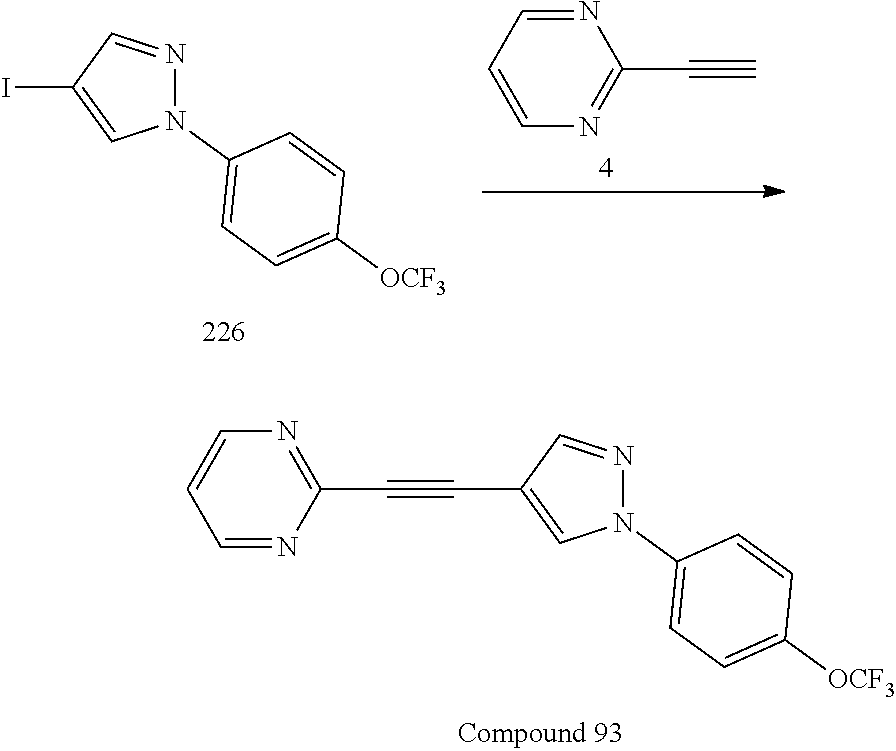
N1(C2=CC=C([OCF3])C=C2)N=CC(C#CC2=NC=CC=N2)=C1.N1(C2=CC=C([OCF3])C=C2)N=CC(I)=C1.N1=C(C#C)N=CC=C1
